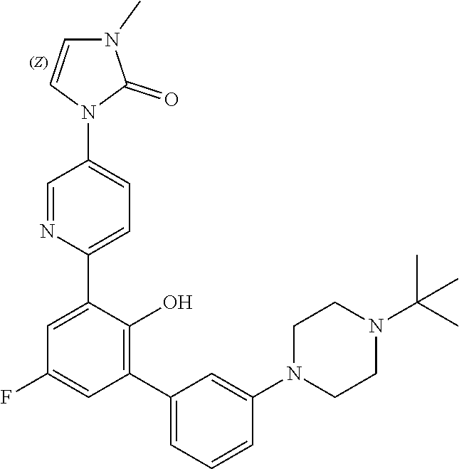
C1CN(C2=CC(C3=C(O)C(C4=CC=C(N5C=CN(C)C5=O)C=N4)=CC(F)=C3)=CC=C2)CCN1C(C)(C)C
